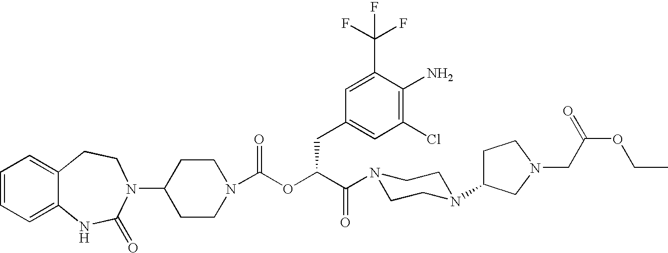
C1(N2C(=O)NC3=CC=CC=C3CC2)CCN(C(OC(C(N2CCN(C3CCN(CC(=O)OCC)C3)CC2)=O)CC2=CC(Cl)=C(N)C(C(F)(F)F)=C2)=O)CC1
